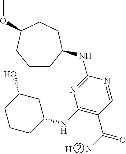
C1CC(NC2=NC(NC3CC(O)CCC3)=C(C(N)=O)C=N2)CCC(OC)C1.[H]
